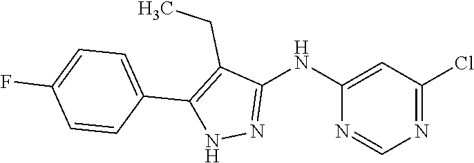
C1(Cl)=NC=NC(NC2=NNC(C3=CC=C(F)C=C3)=C2CC)=C1
